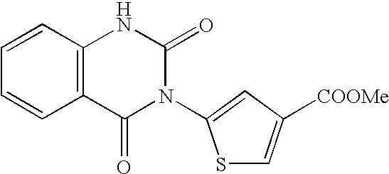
C1=CC2=C(C=C1)C(=O)N(C1=CC([COOMe])=CS1)C(=O)N2
